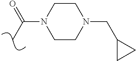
C(N1CCN(CC2CC2)CC1)(C)=O
